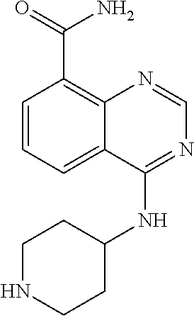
C1=CC=C2C(=C1C(=O)N)N=CN=C2NC1CCNCC1
